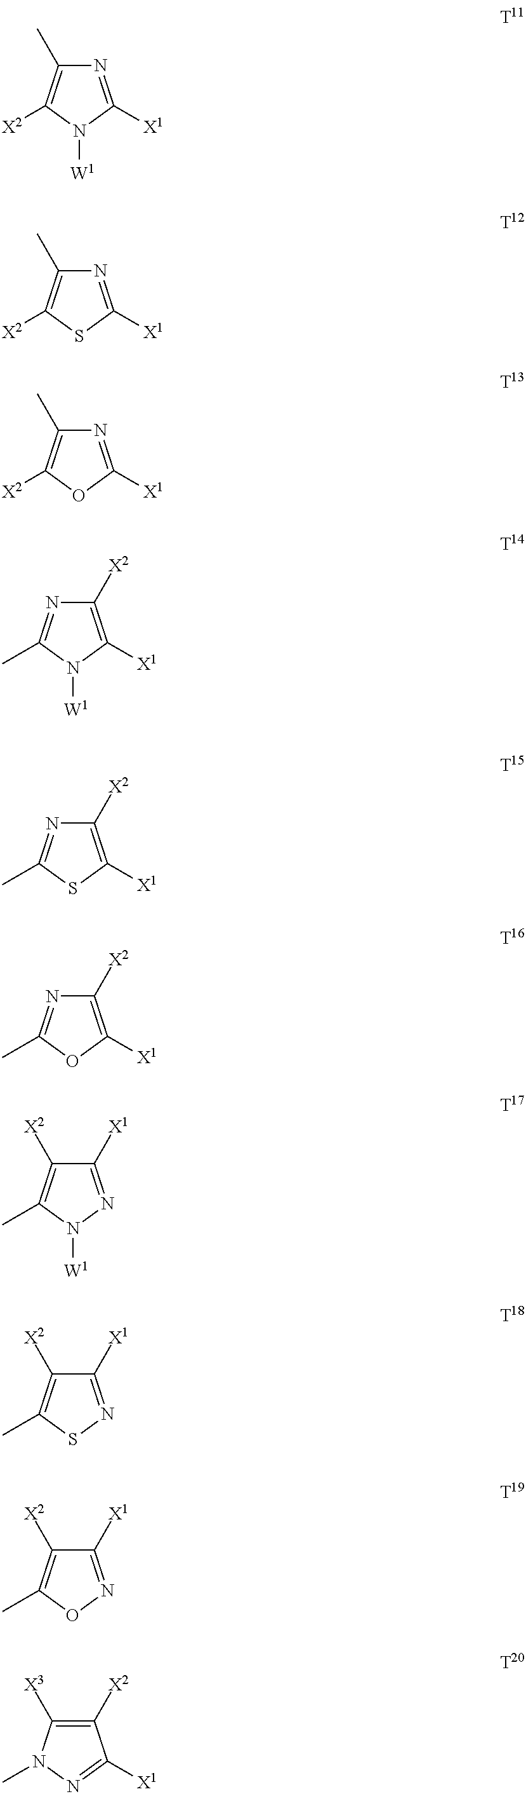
N1=C([X1])N([W1])C([X2])=C1C.N1=C([X1])SC([X2])=C1C.N1=C([X1])OC([X2])=C1C.C1([X2])=C([X1])N([W1])C(C)=N1.C1([X2])=C([X1])SC(C)=N1.C1([X2])=C([X1])OC(C)=N1.C1([X1])=NN([W1])C(C)=C1[X2].C1([X1])=NSC(C)=C1[X2].C1([X1])=NOC(C)=C1[X2].C1([X2])=C([X3])N(C)N=C1[X1]
